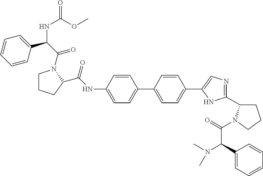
N(C1=CC=C(C2=CC=C(C3=CN=C(C4CCCN4C(C(N(C)C)C4=CC=CC=C4)=O)N3)C=C2)C=C1)C(=O)C1CCCN1C(=O)C(NC(OC)=O)C1=CC=CC=C1
